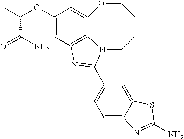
C12=C3C=C(OC(C)C(N)=O)C=C1OCCCCN2C(C1=CC=C2C(=C1)SC(N)=N2)=N3
